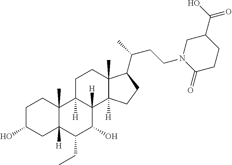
C1C(O)CC2([H])C(C)(C1)C1([H])C([H])(C(O)C2CC)C2([H])C(C)(CC1)C(C(C)CCN1CC(C(O)=O)CCC1=O)CC2
